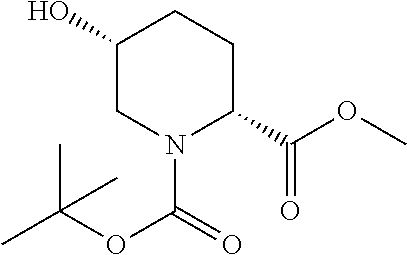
N1(C(OC(C)(C)C)=O)C(C(OC)=O)CCC(O)C1
